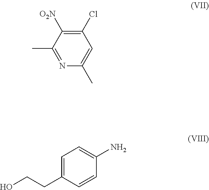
C1(Cl)=C([O2N])C(C)=NC(C)=C1.C1=C(CCO)C=CC(N)=C1
